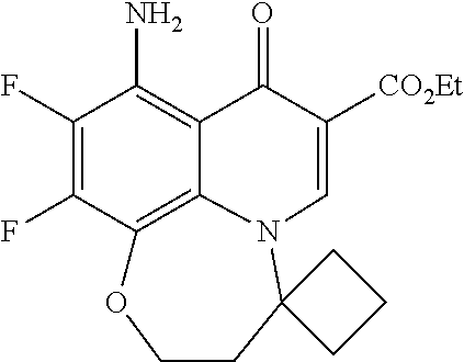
C1(F)=C(F)C2=C3C(=C1N)C(=O)C([CO2Et])=CN3C1(CCO2)CCC1
